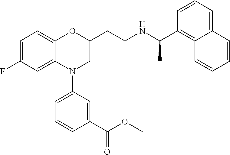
C1=C(F)C=C2C(=C1)OC(CCNC(C1=C3C(=CC=C1)C=CC=C3)C)CN2C1=CC=CC(C(OC)=O)=C1
